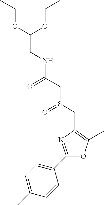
C(C(OCC)OCC)NC(CS(CC1=C(C)OC(C2=CC=C(C)C=C2)=N1)=O)=O
